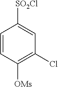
C1=CC([OMs])=C(Cl)C=C1[SO2Cl]
